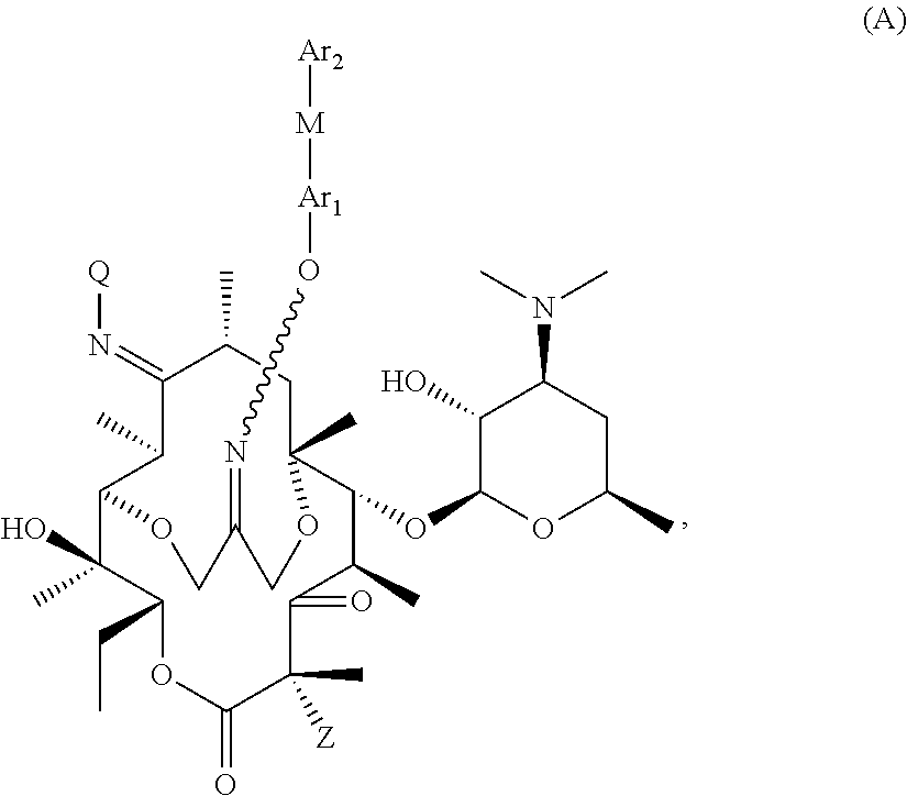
C1(O)C(OC2C(C)C(=O)C(C)([Z])C(=O)OC(CC)C(C)(O)C3C(C)C(=N[Q])C(C)CC2(C)OCC(=NO[Ar1][M][Ar2])CO3)OC(C)CC1N(C)C
